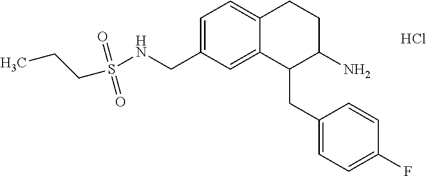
Cl.C1=C(CNS(=O)(=O)CCC)C=C2C(=C1)CCC(N)C2CC1=CC=C(F)C=C1
